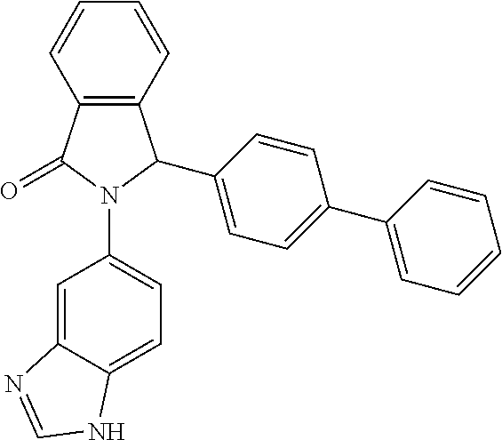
C12=C(C=CC=C1)C(C1=CC=C(C3=CC=CC=C3)C=C1)N(C1=CC=C3C(=C1)N=CN3)C2=O
